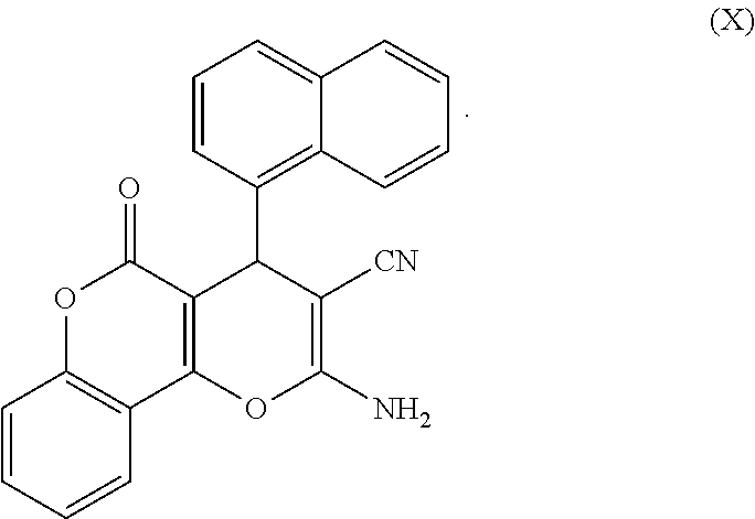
C1=CC(C2C3=C(OC(N)=C2[CN])C2=C(OC3=O)C=CC=C2)=C2C(=C1)C=CC=C2
